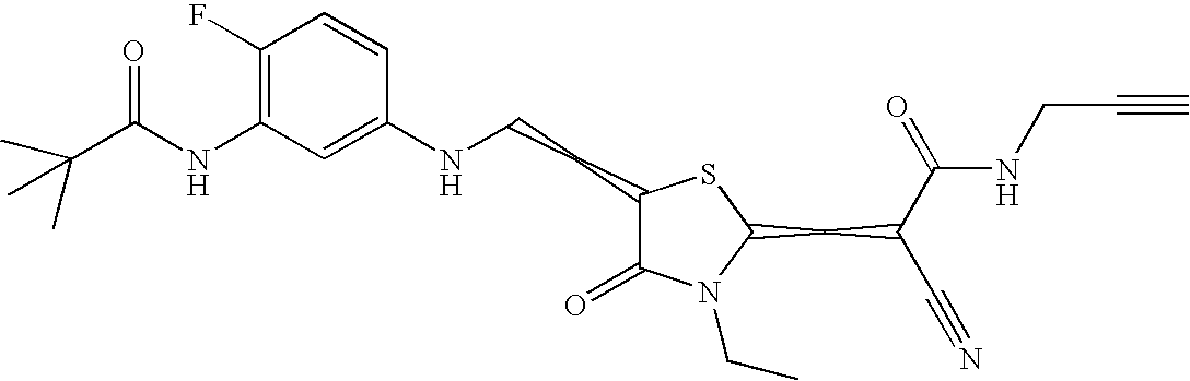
C1(NCCC2C(=O)N(CC)C(CC(C#N)C(=O)NCC#C)S2)=CC(NC(C(C)(C)C)=O)=C(F)C=C1
